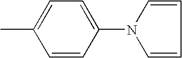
C1=CC(N2C=CC=C2)=CC=C1C
